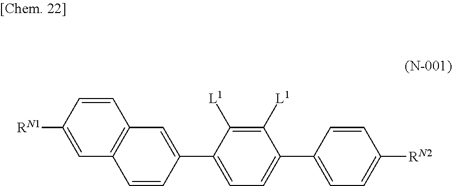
C1=CC([RN1])=CC2=C1C=C(C1=CC=C(C3=CC=C([RN2])C=C3)C([L1])=C1[L1])C=C2
